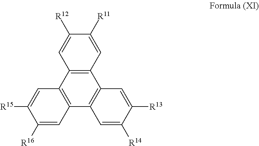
C12=C(C3=C(C4=C1C=C([R12])C([R11])=C4)C=C([R13])C([R14])=C3)C=C([R16])C([R15])=C2
